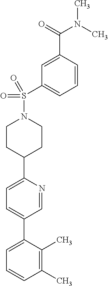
C1(C)=C(C)C(C2=CC=C(C3CCN(S(C4=CC=CC(C(N(C)C)=O)=C4)(=O)=O)CC3)N=C2)=CC=C1
